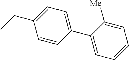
C1(CC)=CC=C(C2=CC=CC=C2[Me])C=C1
